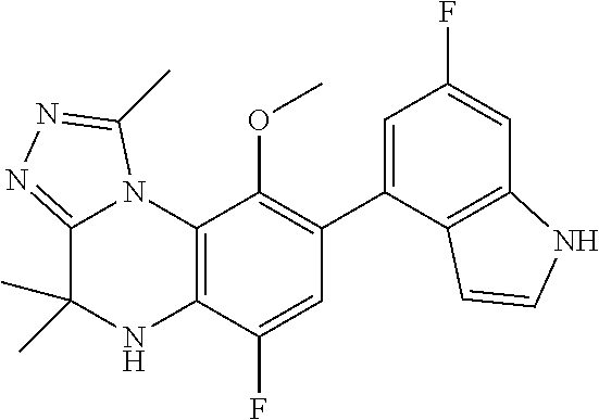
C1(C2=CC(F)=CC3=C2C=CN3)=C(OC)C2=C(C(F)=C1)NC(C)(C)C1=NN=C(C)N21
